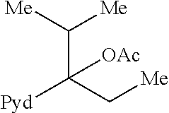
[Pyd]C(C[Me])(C([Me])[Me])[OAc]
